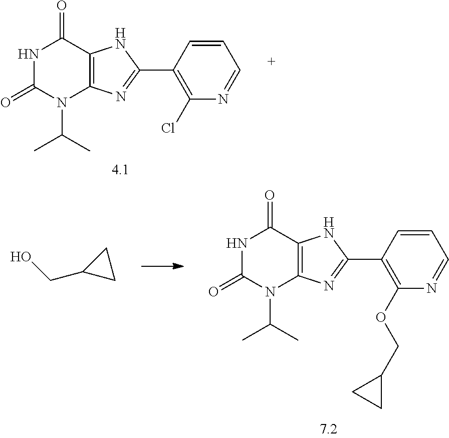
N1C(=O)N(C(C)C)C2=C(C1=O)NC(C1=C(Cl)N=CC=C1)=N2.N1C(=O)N(C(C)C)C2=C(C1=O)NC(C1=C(OCC3CC3)N=CC=C1)=N2.C1CC1CO
